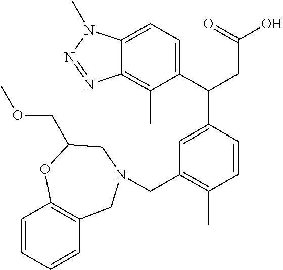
C1(C(CC(=O)O)C2=CC(CN3CC4=C(C=CC=C4)OC(COC)C3)=C(C)C=C2)=CC=C2C(=C1C)N=NN2C
